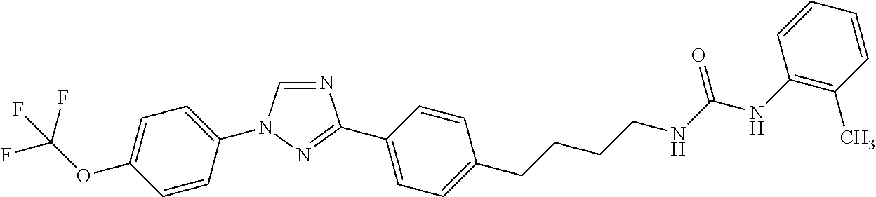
C1=C(N2C=NC(C3=CC=C(CCCCNC(NC4=C(C)C=CC=C4)=O)C=C3)=N2)C=CC(OC(F)(F)F)=C1
